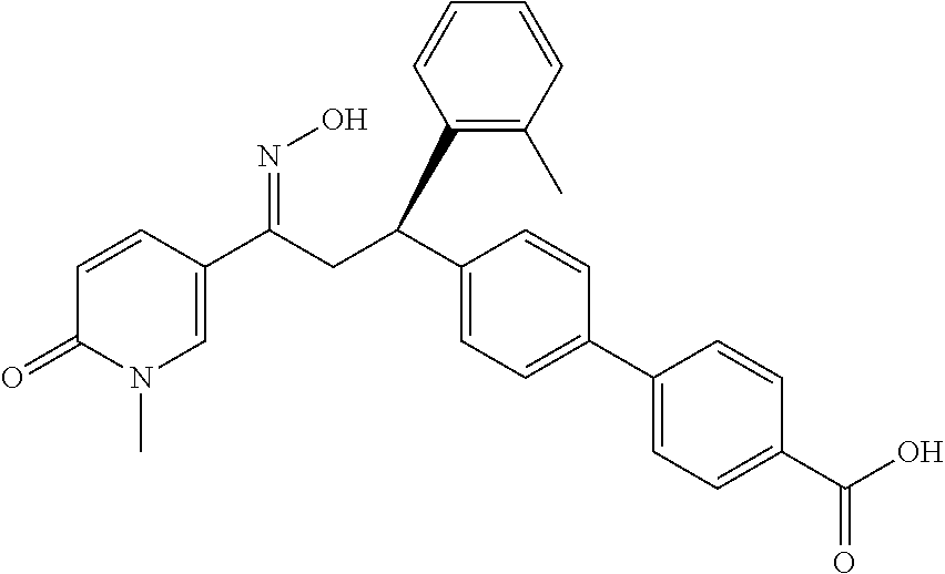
C1=CC(C(CC(C2=CC=C(C3=CC=C(C(O)=O)C=C3)C=C2)C2=C(C)C=CC=C2)=NO)=CN(C)C1=O
